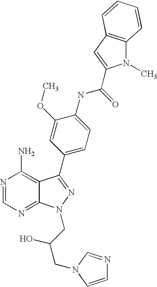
N1=CN=C2C(=C1N)C(C1=CC=C(NC(=O)C3=CC4=C(N3C)C=CC=C4)C(OC)=C1)=NN2CC(CN1C=NC=C1)O
